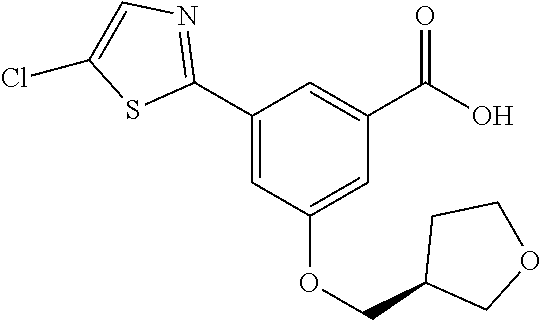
C1(C2=NC=C(Cl)S2)=CC(OCC2COCC2)=CC(C(O)=O)=C1
